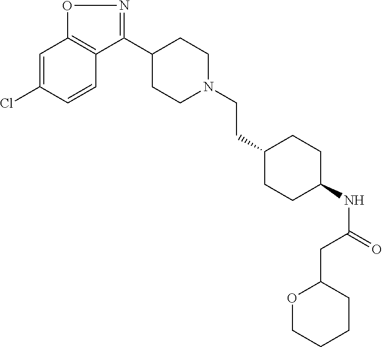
C1=C(Cl)C=CC2=C1ON=C2C1CCN(CCC2CCC(NC(CC3OCCCC3)=O)CC2)CC1
